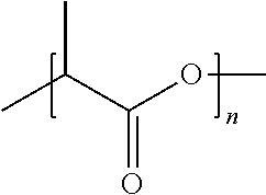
CC(C(OC)=O)C
